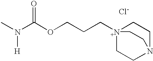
[Cl-].CN(C(OCCC[N+]12CCN(CC1)CC2)=O)[H]
